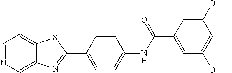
C1=CC(NC(C2=CC(OC)=CC(OC)=C2)=O)=CC=C1C1=NC2=CN=CC=C2S1
